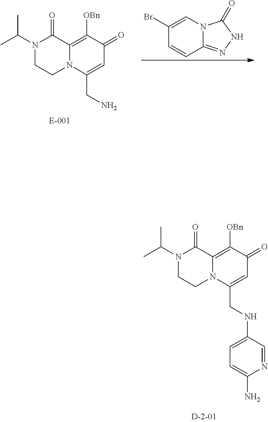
N1(C(C)C)CCN2C(=C([OBn])C(=O)C=C2CN)C1=O.C1(Br)=CN2C(=NNC2=O)C=C1.N1(C(C)C)CCN2C(=C([OBn])C(=O)C=C2CNC2=CC=C(N)N=C2)C1=O
